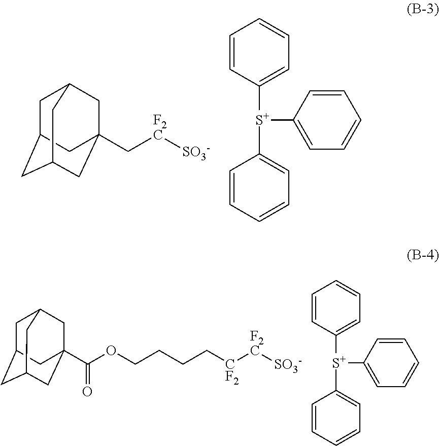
C1([S+](C2=CC=CC=C2)C2=CC=CC=C2)=CC=CC=C1.[SO3-][F2C]CC12CC3CC(CC(C1)C3)C2.C1([S+](C2=CC=CC=C2)C2=CC=CC=C2)=CC=CC=C1.[SO3-][F2C][CF2]CCCCOC(C12CC3CC(CC(C1)C3)C2)=O
